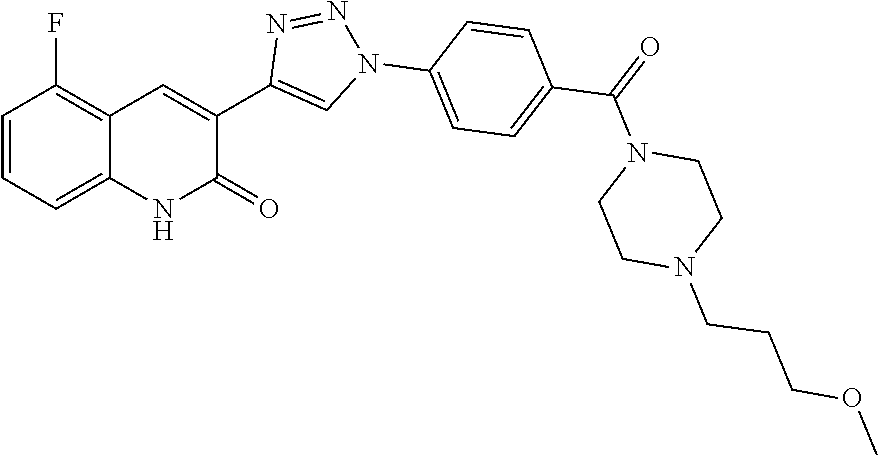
C1=CC=C2C(=C1F)C=C(C1=CN(C3=CC=C(C(=O)N4CCN(CCCOC)CC4)C=C3)N=N1)C(=O)N2
